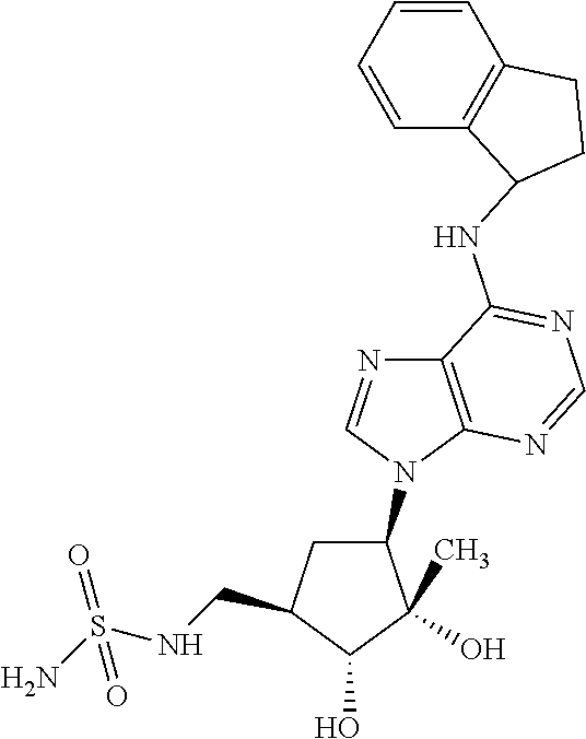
C1(N2C=NC3=C2N=CN=C3NC2C3=C(C=CC=C3)CC2)CC(CNS(N)(=O)=O)C(O)C1(O)C
